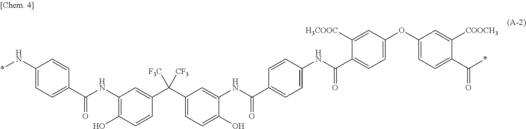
C1(NC(C2=CC=C(N*)C=C2)=O)=C(O)C=CC(C(C2=CC=C(O)C(NC(C3=CC=C(NC(C4=CC=C(OC5=CC=C(C(*)=O)C([COOCH3])=C5)C=C4[H3COOC])=O)C=C3)=O)=C2)([F3C])[CF3])=C1
